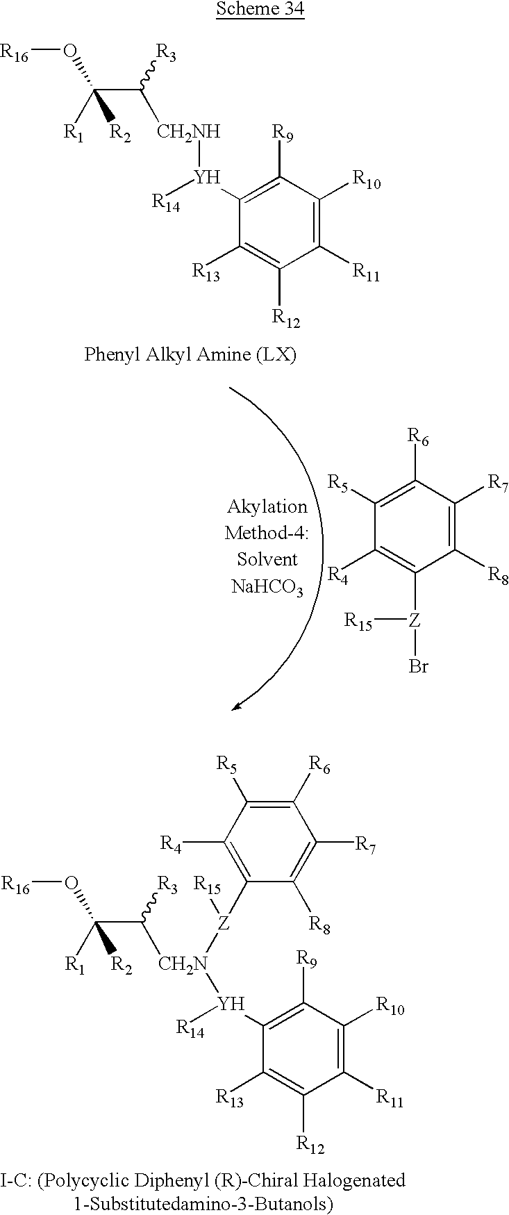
[R16]OC(C([CH2NH][Y](C1=C([R9])C([R10])=C([R11])C([R12])=C1[R13])[R14])[R3])([R1])[R2].[R5]C1=C([R6])C([R7])=C([R8])C([Z]([R15])Br)=C1[R4].[R16]OC(C([CH2N]([Y](C1=C([R9])C([R10])=C([R11])C([R12])=C1[R13])[R14])[Z]([R15])C1=C([R4])C([R5])=C([R6])C([R7])=C1[R8])[R3])([R1])[R2]
